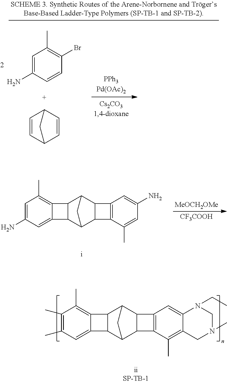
[MeOCH2OMe].[CF3COOH].C12C3C4C(C(C1C1=C2C(C)=CC(N)=C1)C3)C1=C(C)C=C(N)C=C41.C1=C(N)C=CC(Br)=C1C.C1=CC2C=CC1C2.C12C3C4C(C(C1C1=C2C=C2C(=C1C)CN(C)CN2CC)C3)C1=CC(C)=C(C)C(C)=C41
